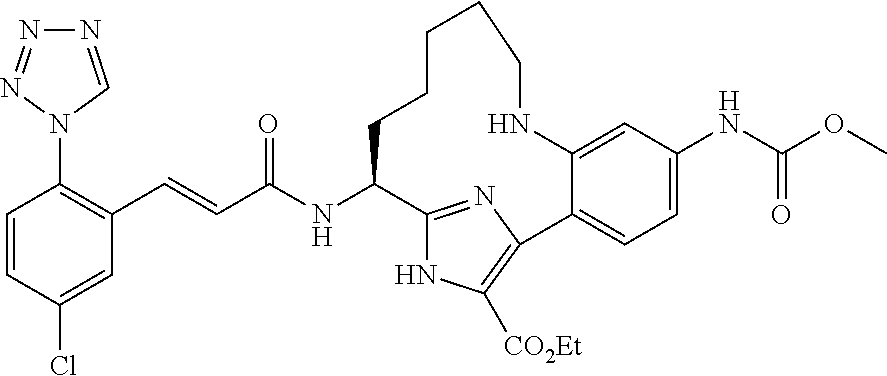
N1=CN(C2=C(C=CC(NC3C4=NC(=C([CO2Et])N4)C4=CC=C(NC(OC)=O)C=C4NCCCCC3)=O)C=C(Cl)C=C2)N=N1
